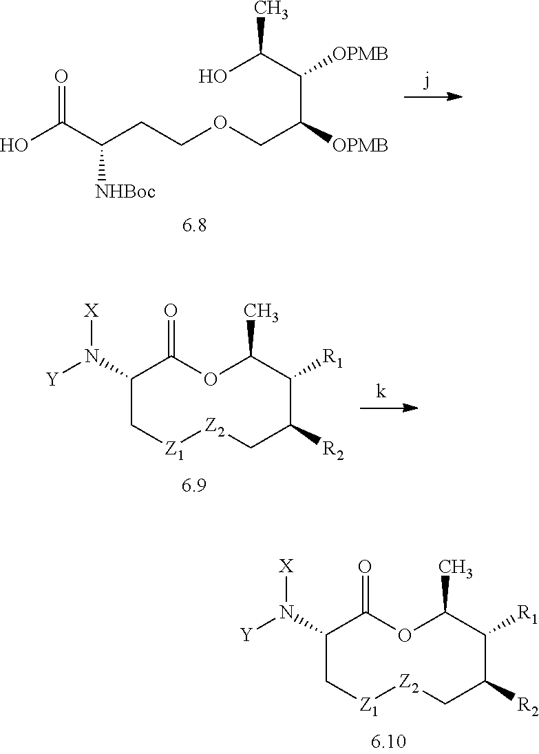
C1(N([Y])[X])C[Z1][Z2]CC([R2])C([R1])C(C)OC1=O.OC(C(C(COCCC(C(O)=O)[NHBoc])[OPMB])[OPMB])C.C1(N([Y])[X])C[Z1][Z2]CC([R2])C([R1])C(C)OC1=O
